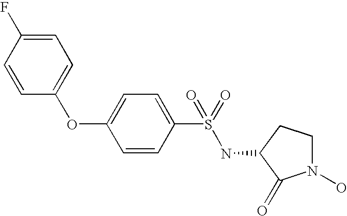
C1=CC(F)=CC=C1OC1=CC=C(S(NC2CCN(O)C2=O)(=O)=O)C=C1
